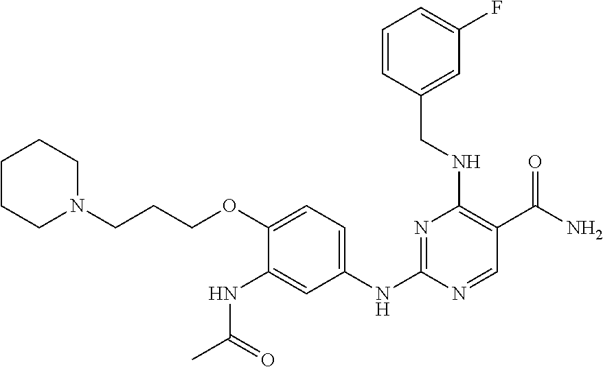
C1(OCCCN2CCCCC2)=CC=C(NC2=NC(NCC3=CC(F)=CC=C3)=C(C(N)=O)C=N2)C=C1NC(C)=O
